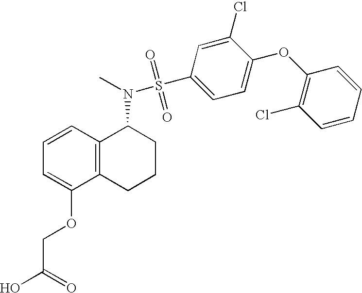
C1=CC2=C(C(OCC(O)=O)=C1)CCCC2N(C)S(C1=CC=C(OC2=C(Cl)C=CC=C2)C(Cl)=C1)(=O)=O
